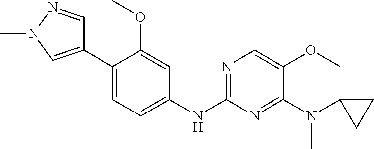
C1(C2=CN(C)N=C2)=CC=C(NC2=NC=C3C(=N2)N(C)C2(CO3)CC2)C=C1OC
